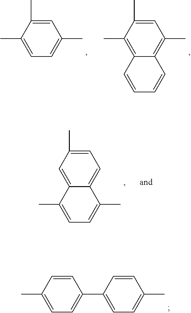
C1=C(C)C(C)=CC=C1C.C1=C(C)C(C)=C2C(=C1C)C=CC=C2.C1=C(C)C=C2C(=C1)C(C)=CC=C2C.C1=CC(C2=CC=C(C)C=C2)=CC=C1C
